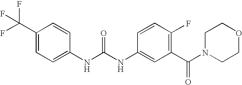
N(C(NC1=CC(C(N2CCOCC2)=O)=C(F)C=C1)=O)C1=CC=C(C(F)(F)F)C=C1
